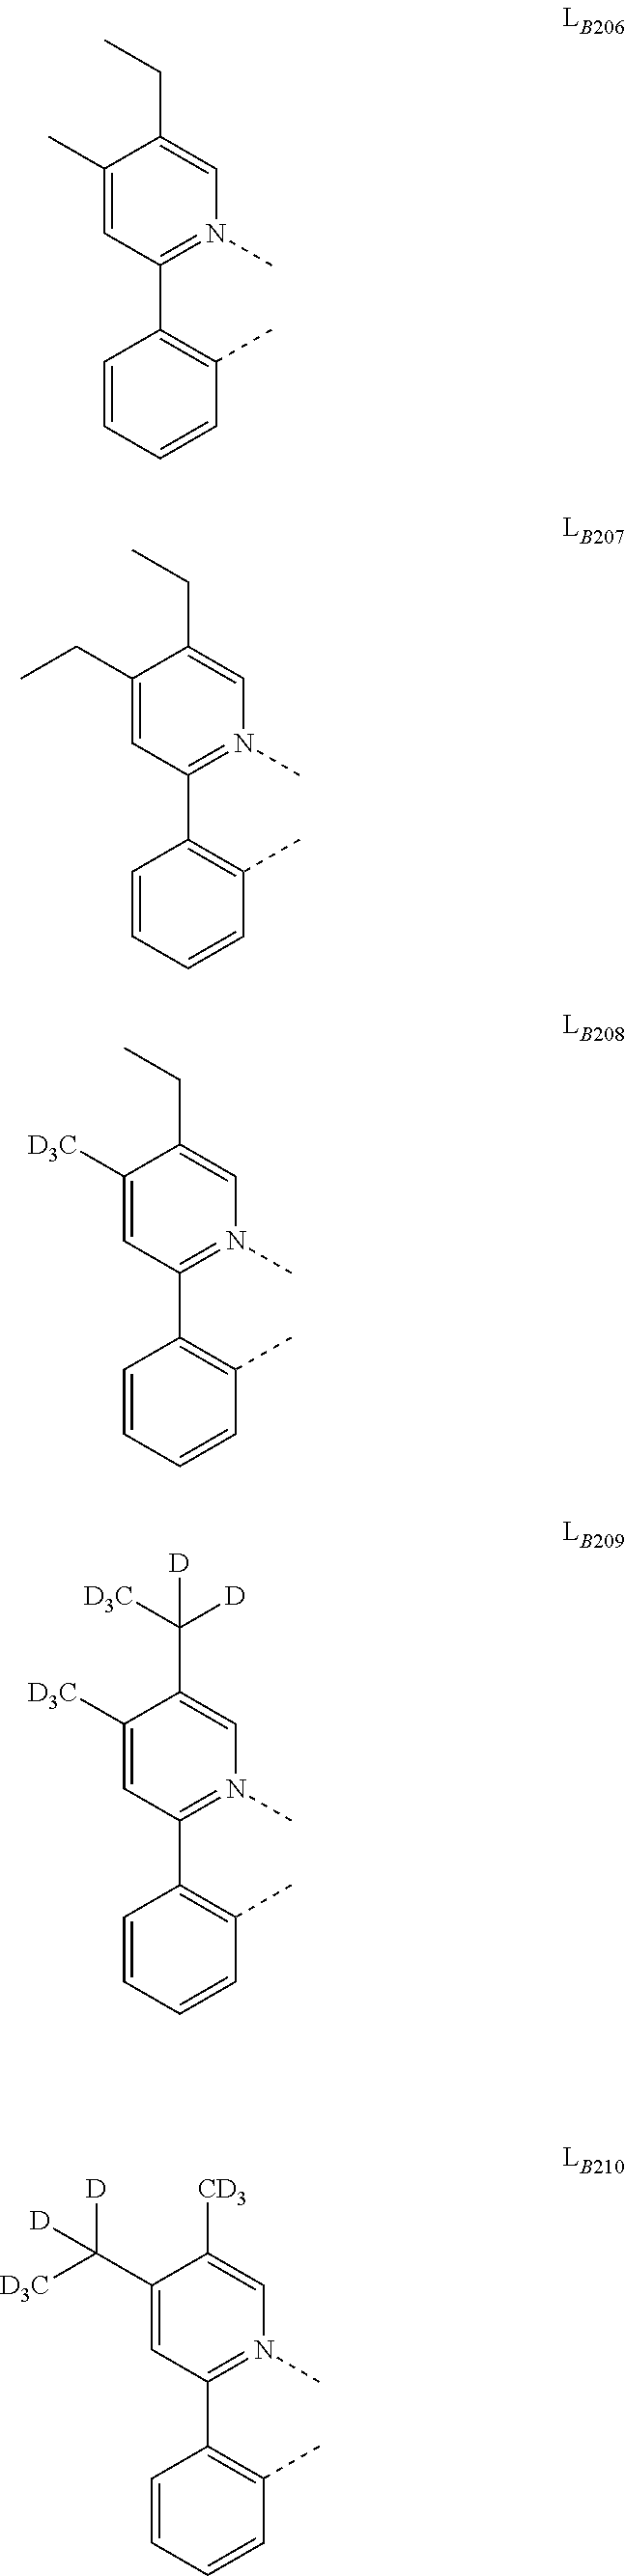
C1(C)=CC(C2=C(C)C=CC=C2)=N(C)C=C1CC.C1(CC)=CC(C2=C(C)C=CC=C2)=N(C)C=C1CC.C1([D3C])=CC(C2=C(C)C=CC=C2)=N(C)C=C1CC.C1([D3C])=CC(C2=C(C)C=CC=C2)=N(C)C=C1C([D3C])([D])[D].C1(C([D3C])([D])[D])=CC(C2=C(C)C=CC=C2)=N(C)C=C1[CD3]
